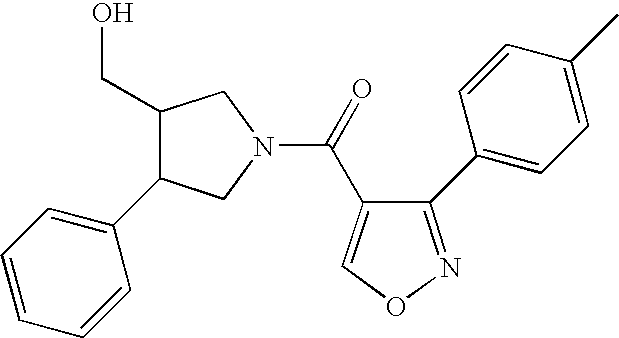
C1(CO)C(C2=CC=CC=C2)CN(C(=O)C2=CON=C2C2=CC=C(C)C=C2)C1
